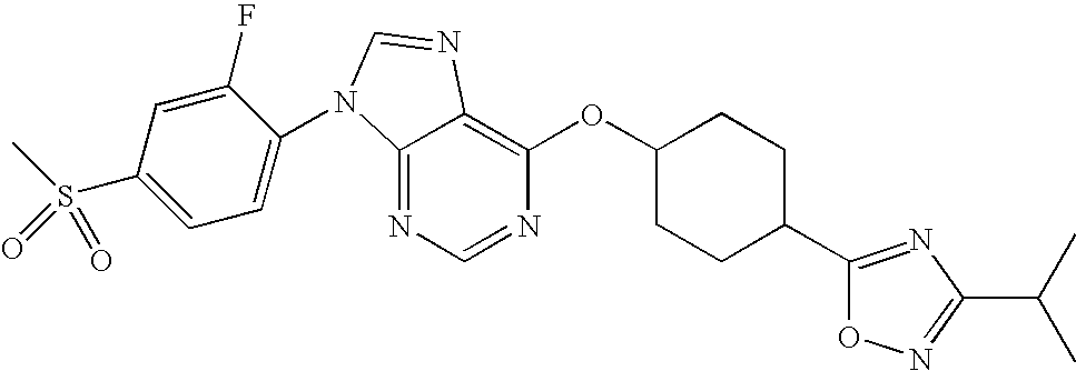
C12=NC=NC(OC3CCC(C4=NC(C(C)C)=NO4)CC3)=C1N=CN2C1=CC=C(S(C)(=O)=O)C=C1F
